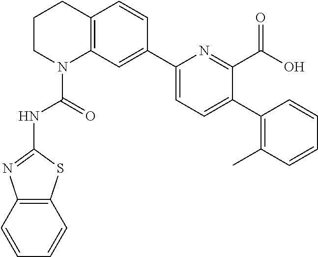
C1CN(C(=O)NC2=NC3=C(S2)C=CC=C3)C2=C(C1)C=CC(C1=CC=C(C3=C(C)C=CC=C3)C(C(O)=O)=N1)=C2
